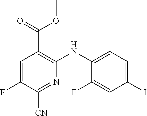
C1=C(F)C([CN])=NC(NC2=CC=C(I)C=C2F)=C1C(OC)=O
